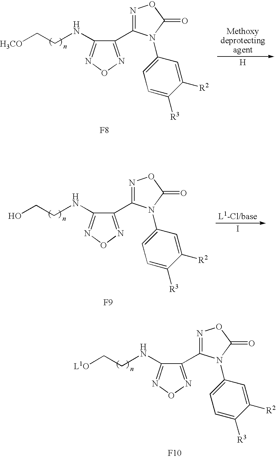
[F8].[H3CO]CCNC1=NON=C1C1=NOC(=O)N1C1=CC=C([R3])C([R2])=C1.[H].[F9].OCCNC1=NON=C1C1=NOC(=O)N1C1=CC=C([R3])C([R2])=C1.I.[L1O]CCNC1=NON=C1C1=NOC(=O)N1C1=CC=C([R3])C([R2])=C1.[F10]
